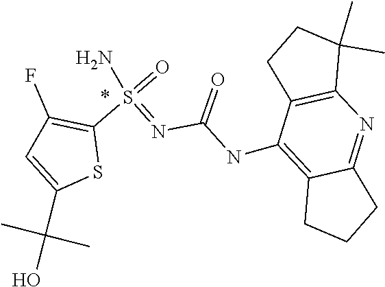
S(=NC(=O)NC1=C2CCCC2=NC2=C1CCC2(C)C)(N)(C1=C(F)C=C(C(C)(O)C)S1)=O
